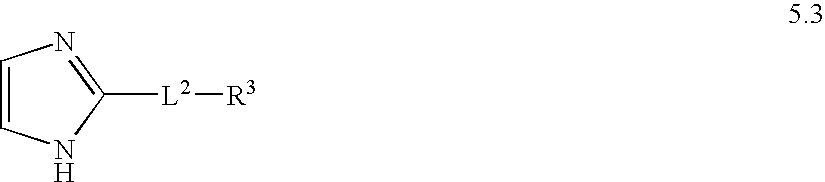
C1([L2][R3])=NC=CN1
